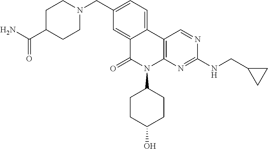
C1(CN2CCC(C(N)=O)CC2)=CC=C2C(=C1)C(=O)N(C1CCC(O)CC1)C1=C2C=NC(NCC2CC2)=N1
